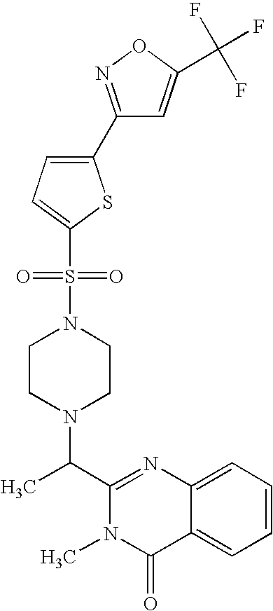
C1(C(N2CCN(S(C3=CC=C(C4=NOC(C(F)(F)F)=C4)S3)(=O)=O)CC2)C)=NC2=CC=CC=C2C(=O)N1C
